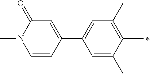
C1=C(C)C(C)=C(C)C=C1C1=CC(=O)N(C)C=C1
